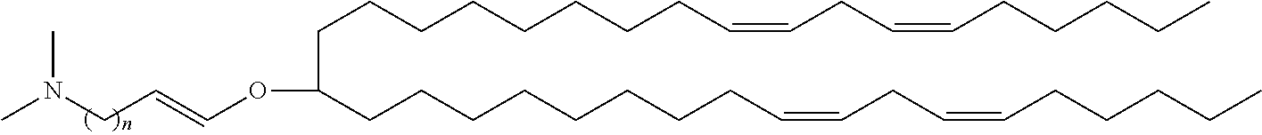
O(C=CCN(C)C)C(CCCCCCCCC=CCC=CCCCCC)CCCCCCCCC=CCC=CCCCCC
